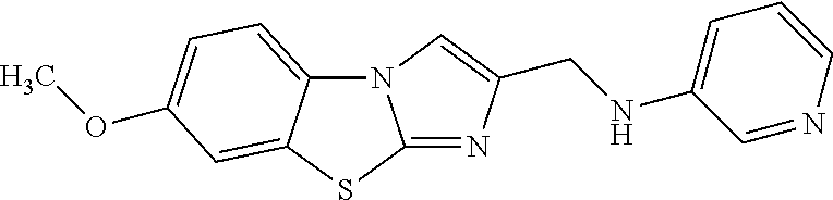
N12C3=CC=C(OC)C=C3SC1=NC(CNC1=CC=CN=C1)=C2
